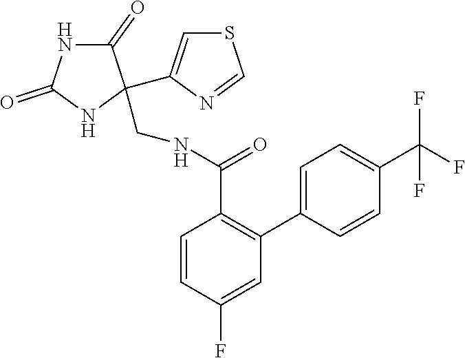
C1=CC(F)=CC(C2=CC=C(C(F)(F)F)C=C2)=C1C(NCC1(C2=CSC=N2)C(=O)NC(=O)N1)=O
